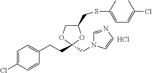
Cl.C1=C(Cl)C=CC(CCC2(CN3C=NC=C3)OC(CSC(=CC=C(C)Cl)C)CO2)=C1
